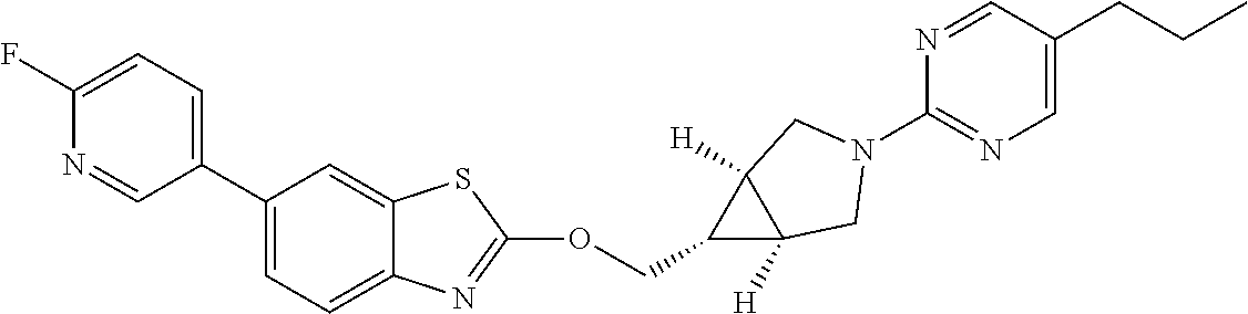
C1(C2=CC=C3C(=C2)SC(OCC2C4([H])C2([H])CN(C2=NC=C(CCC)C=N2)C4)=N3)=CC=C(F)N=C1
